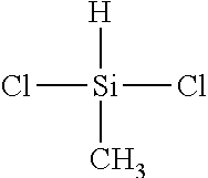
Cl[Si]([H])(C)Cl
